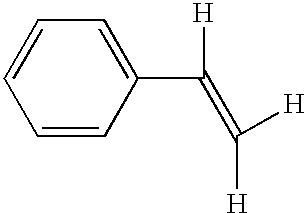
C1=CC(C([H])=C([H])[H])=CC=C1
